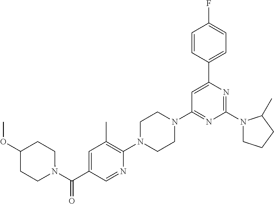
N1(C2=NC(C3=CC=C(F)C=C3)=CC(N3CCN(C4=C(C)C=C(C(N5CCC(OC)CC5)=O)C=N4)CC3)=N2)CCCC1C
